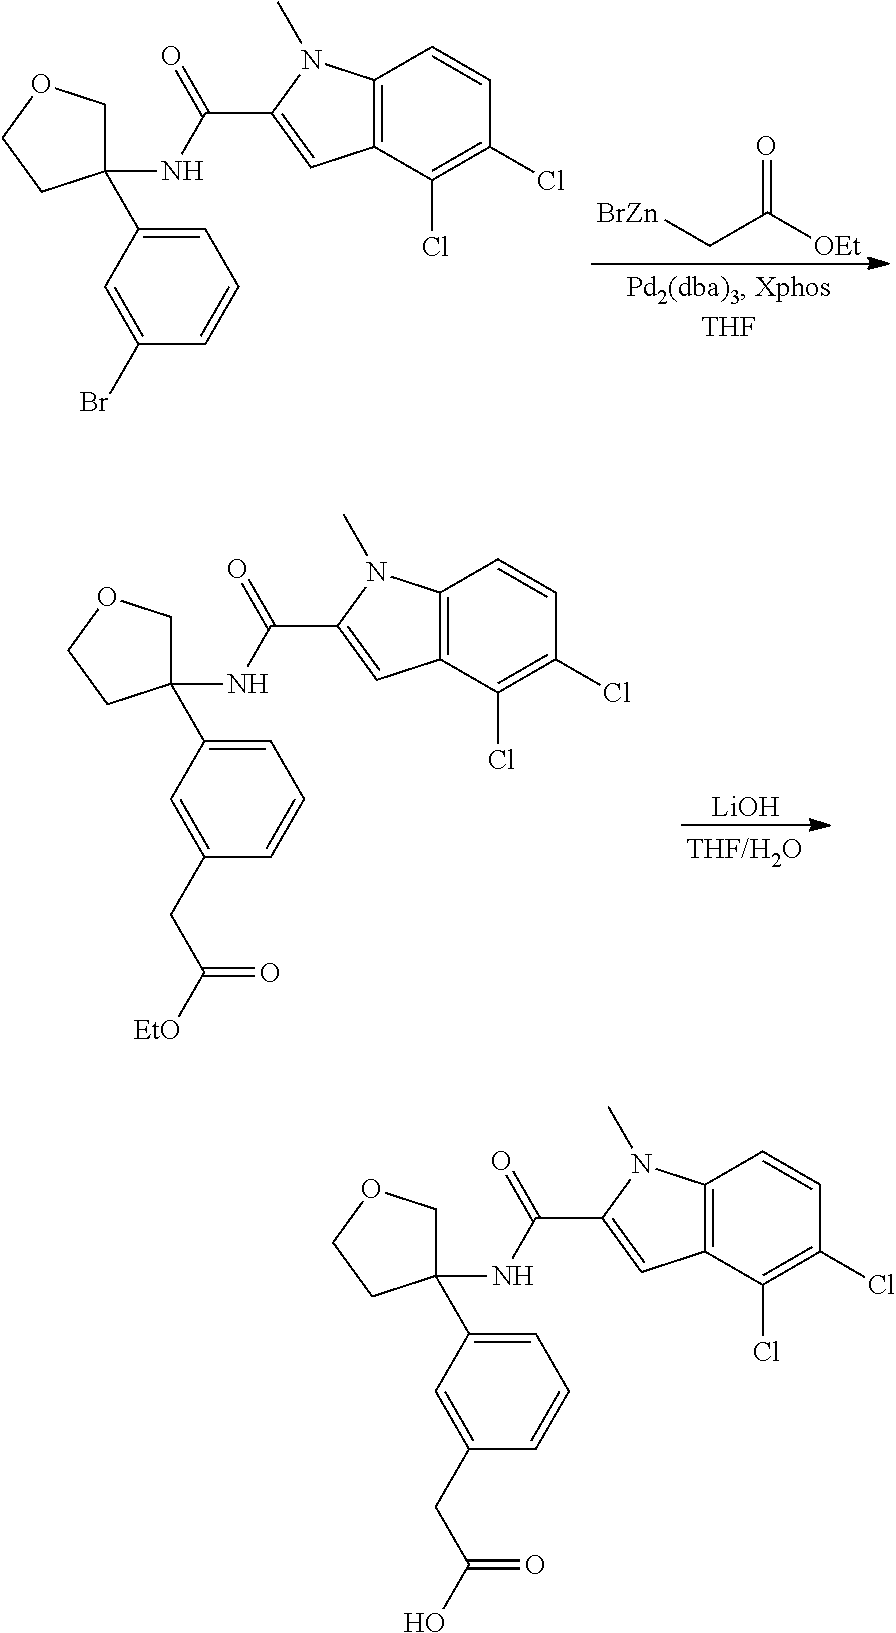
C1(NC(C2=CC3=C(N2C)C=CC(Cl)=C3Cl)=O)(C2=CC=CC(Br)=C2)COCC1.[BrZn]CC([OEt])=O.C1(NC(C2=CC3=C(N2C)C=CC(Cl)=C3Cl)=O)(C2=CC=CC(CC([EtO])=O)=C2)COCC1.[LiOH].C1(NC(C2=CC3=C(N2C)C=CC(Cl)=C3Cl)=O)(C2=CC=CC(CC(O)=O)=C2)COCC1
